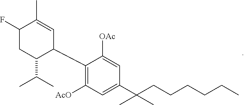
C1(F)CC(C(C)C)C(C2=C([AcO])C=C(C(CCCCCC)(C)C)C=C2[OAc])C=C1C
